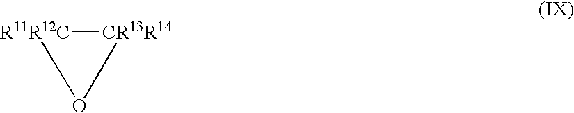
[R11R12C]1[CR13R14]O1
